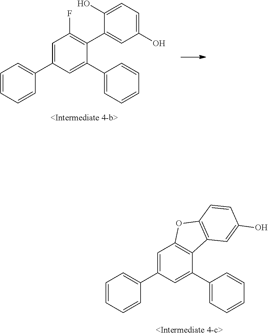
C1=CC=CC(C2=CC3=C(C(C4=CC=CC=C4)=C2)C2=C(O3)C=CC(O)=C2)=C1.C1=CC=CC(C2=CC(F)=C(C3=CC(O)=CC=C3O)C(C3=CC=CC=C3)=C2)=C1
